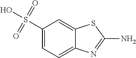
C12=CC(S(O)(=O)=O)=CC=C1N=C(N)S2
